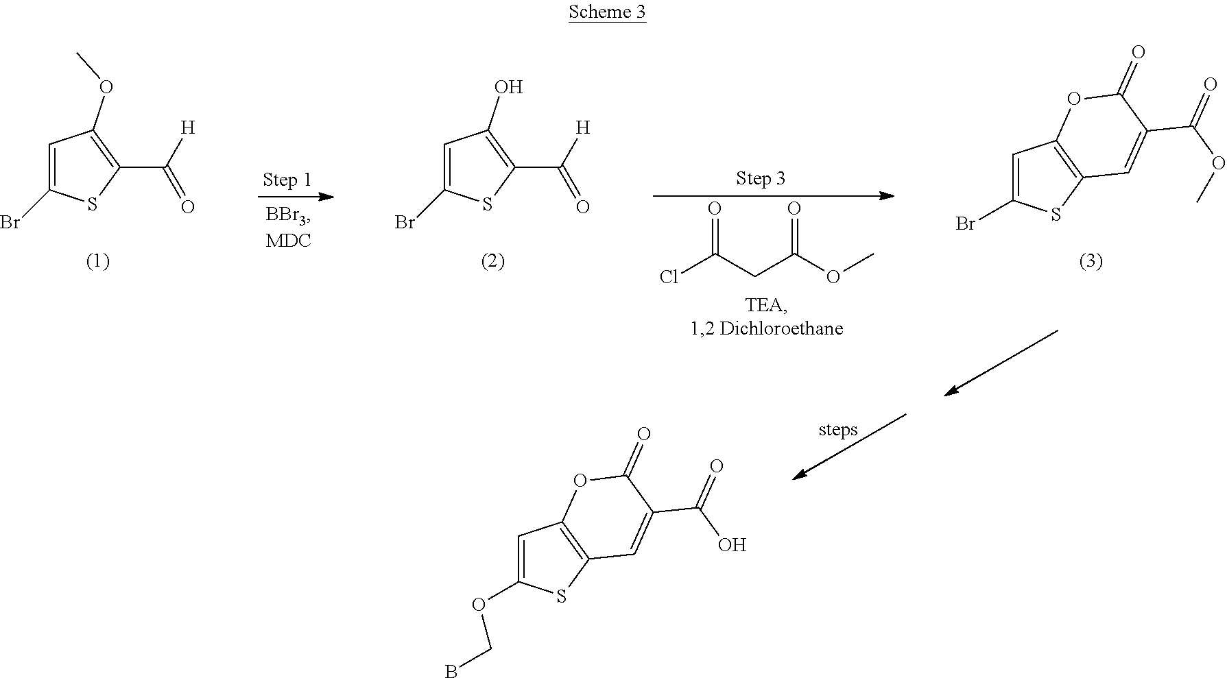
C1=C(Br)SC(C([H])=O)=C1OC.C1=C(Br)SC(C([H])=O)=C1O.ClC(CC(OC)=O)=O.C1=C(Br)SC2=C1OC(=O)C(C(OC)=O)=C2.C1=C(OCB)SC2=C1OC(=O)C(C(O)=O)=C2
